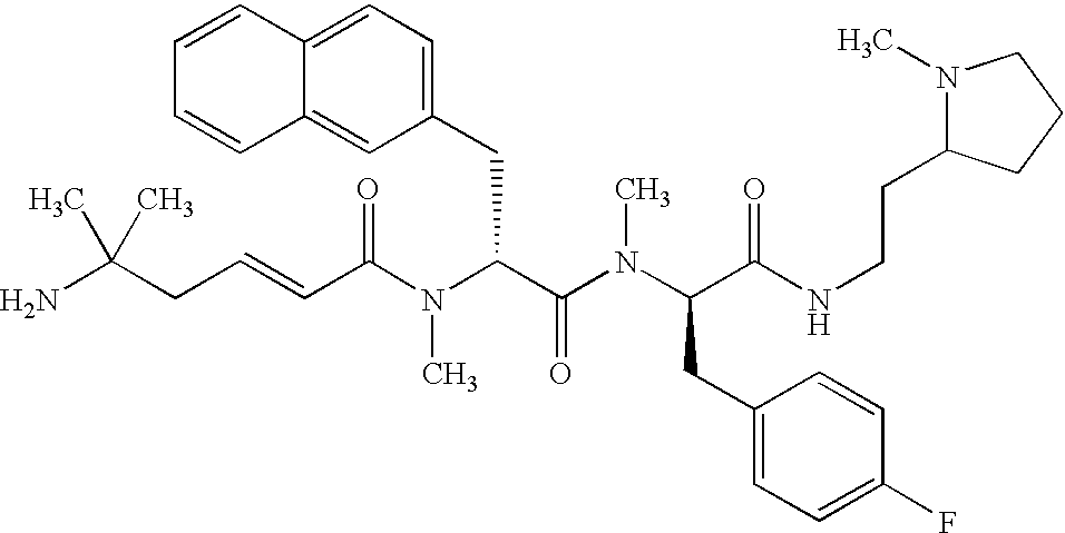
C(C(N(C(C(N(C(C(NCCC1N(C)CCC1)=O)CC1=CC=C(F)C=C1)C)=O)CC1=CC=C2C(=C1)C=CC=C2)C)=O)=CCC(C)(N)C
